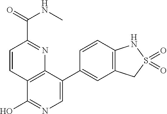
C1=CC(C(=O)NC)=NC2=C1C(O)=NC=C2C1=CC2=C(C=C1)NS(=O)(=O)C2
